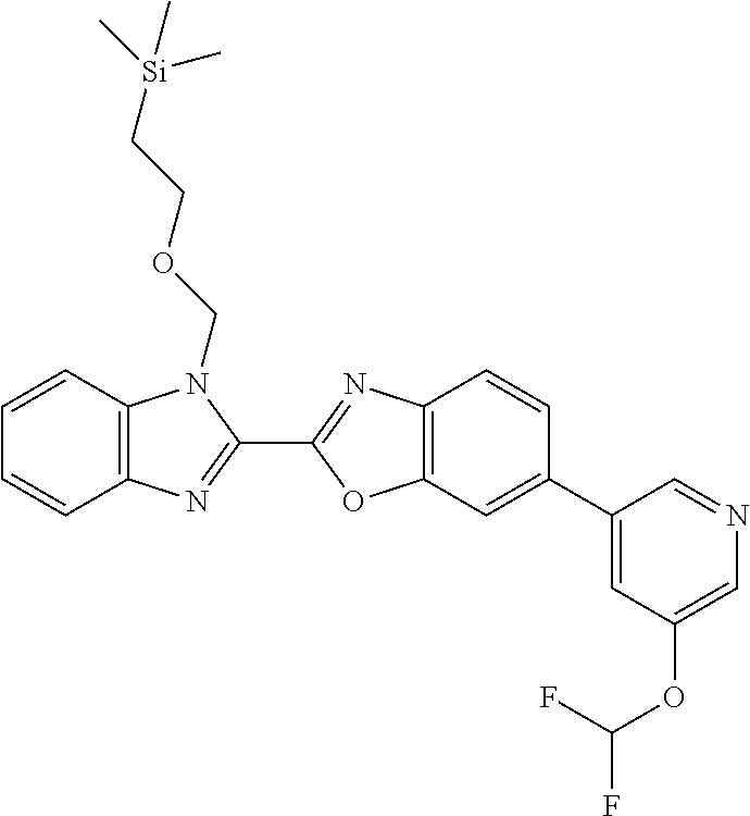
C1=CC2=C(C=C1)N=C(C1=NC3=C(O1)C=C(C1=CC(OC(F)F)=CN=C1)C=C3)N2COCC[Si](C)(C)C
